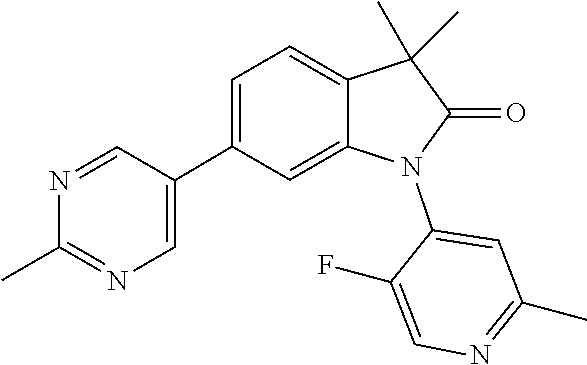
N1=CC(C2=CC=C3C(C)(C)C(=O)N(C4=CC(C)=NC=C4F)C3=C2)=CN=C1C
